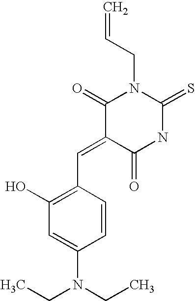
C1=CC(C=C2C(=O)NC(=S)N(CC=C)C2=O)=C(O)C=C1N(CC)CC
